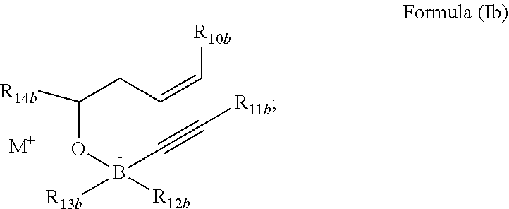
O(B(C#C[R11b])([R12b])[R13b])C(CC=C[R10b])[R14b].[M+]
